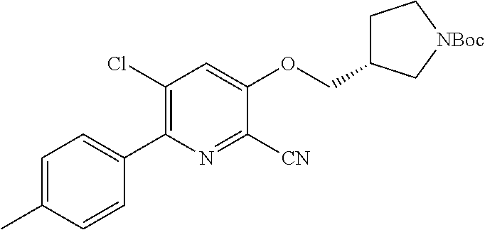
C1=C(C)C=CC(C2=C(Cl)C=C(OCC3CC[NBoc]C3)C([CN])=N2)=C1
